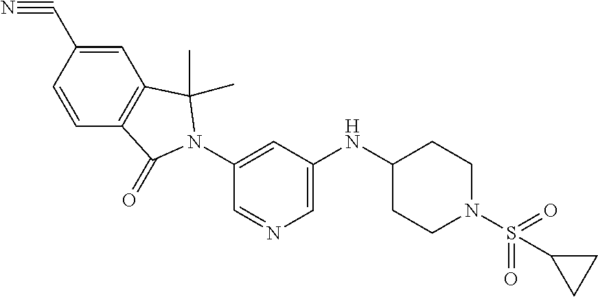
C1=CC(C#N)=CC2=C1C(=O)N(C1=CC(NC3CCN(S(=O)(=O)C4CC4)CC3)=CN=C1)C2(C)C
